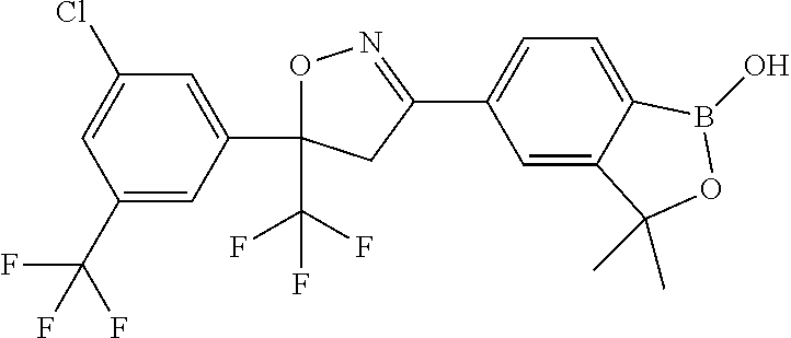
C1(C(F)(F)F)=CC(C2(C(F)(F)F)ON=C(C3=CC=C4C(=C3)C(C)(C)OB4O)C2)=CC(Cl)=C1
